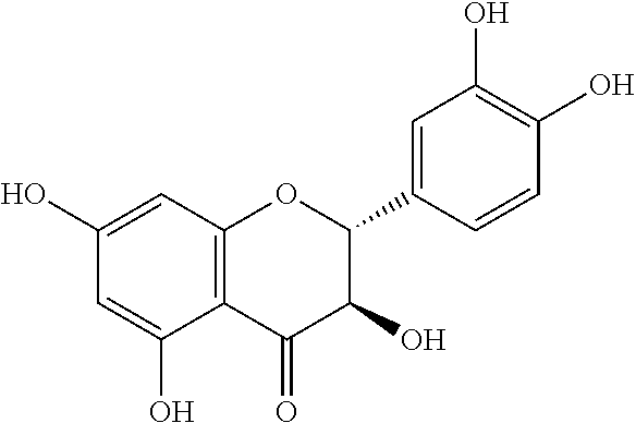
C12=C(C=C(O)C=C1O)OC(C1=CC(O)=C(O)C=C1)C(O)C2=O
